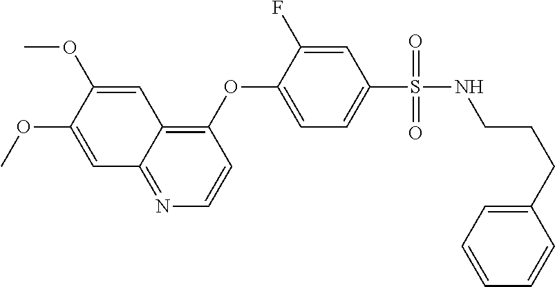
C1=C(OC)C(OC)=CC2=C(OC3=CC=C(S(=O)(=O)NCCCC4=CC=CC=C4)C=C3F)C=CN=C12
